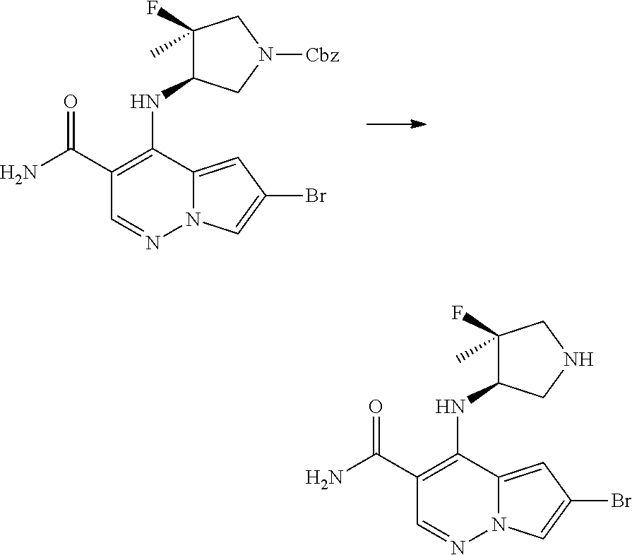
C1(C(N)=O)=C(NC2C(F)(C)CN([Cbz])C2)C2=CC(Br)=CN2N=C1.C1(C(N)=O)=C(NC2C(F)(C)CNC2)C2=CC(Br)=CN2N=C1
